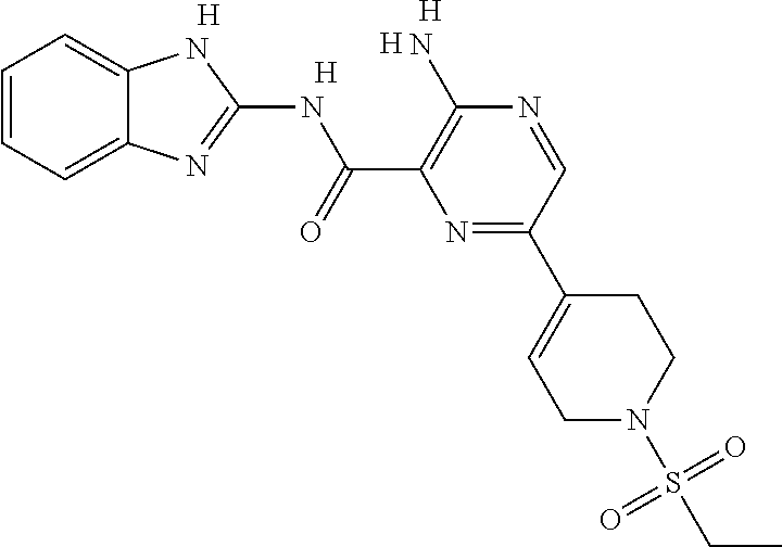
C1=CC=C2C(=C1)NC(NC(C1=C(N)N=CC(C3=CCN(S(CC)(=O)=O)CC3)=N1)=O)=N2.[H].[H].[H].[H]
